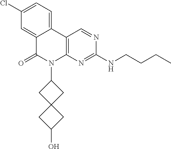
C1(Cl)=CC=C2C(=C1)C(=O)N(C1CC3(C1)CC(O)C3)C1=C2C=NC(NCCCC)=N1
